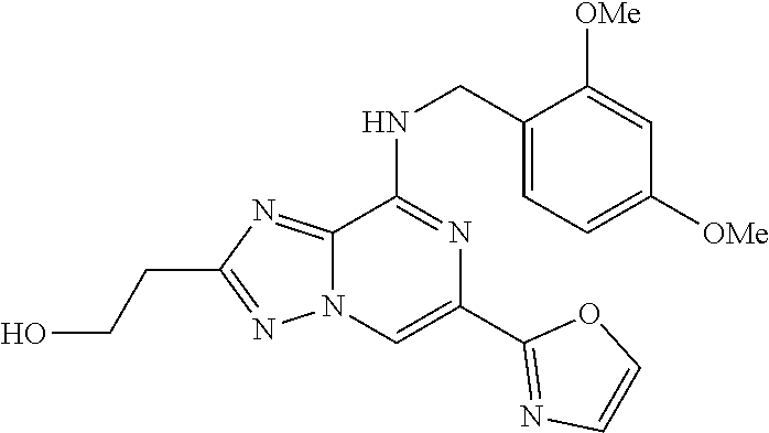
C1(CNC2=NC(C3=NC=CO3)=CN3C2=NC(CCO)=N3)=CC=C([OMe])C=C1[OMe]
